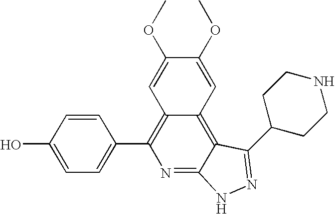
C1=C(O)C=CC(C2=C3C(=C4C(=N2)NN=C4C2CCNCC2)C=C(OC)C(OC)=C3)=C1
